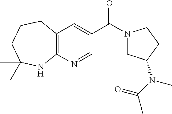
C12=C(N=CC(C(N3CC(N(C(=O)C)C)CC3)=O)=C1)NC(C)(C)CCC2
